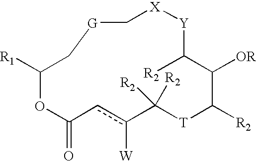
C1([R1])OC(=O)cc([W])C([R2])([R2])[T]C([R2])C([OR])C([R2])[Y][X]C[G]C1
